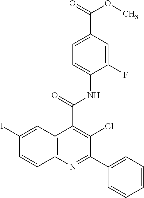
C1(F)=CC(C(=O)OC)=CC=C1NC(=O)C1=C(Cl)C(C2=CC=CC=C2)=NC2=C1C=C(I)C=C2
